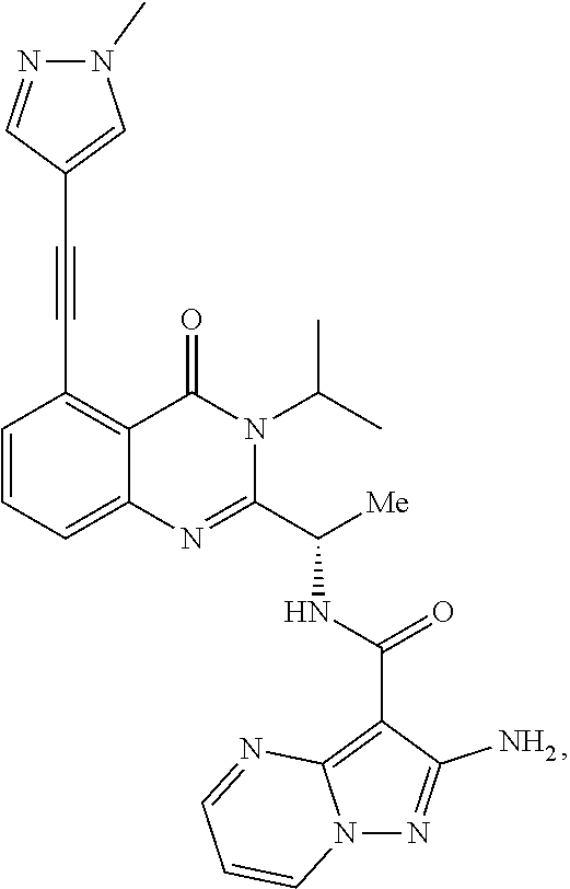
C1=CC=C2C(=C1C#CC1=CN(C)N=C1)C(=O)N(C(C)C)C(C([Me])NC(=O)C1=C3N(N=C1N)C=CC=N3)=N2
